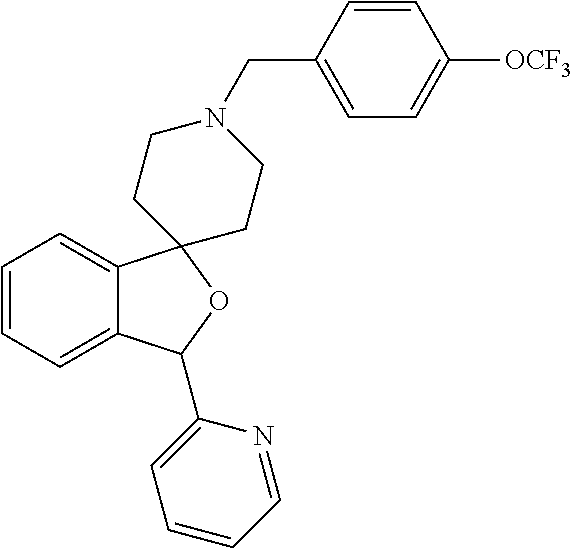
C1=CC=C2C(=C1)C1(OC2C2=CC=CC=N2)CCN(CC2=CC=C([OCF3])C=C2)CC1
